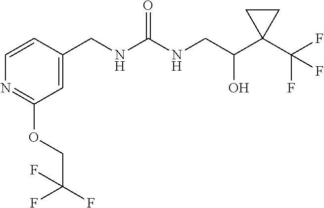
C1=C(CNC(NCC(O)C2(C(F)(F)F)CC2)=O)C=CN=C1OCC(F)(F)F
